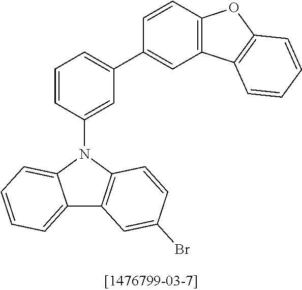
C12=CC=CC=C1N(C1=CC(C3=CC4=C(C=C3)OC3=C4C=CC=C3)=CC=C1)C1=C2C=C(Br)C=C1
